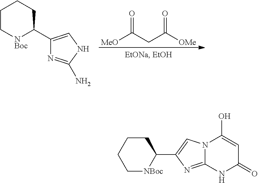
C1C[NBoc]C(C2=CNC(N)=N2)CC1.[MeO]C(CC([OMe])=O)=O.C1CCC[NBoc]C1C1=CN2C(=N1)NC(=O)C=C2O
